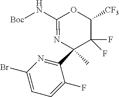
C1(Br)=CC=C(F)C(C2(C)N=C(N[Boc])OC([CF3])C2(F)F)=N1
